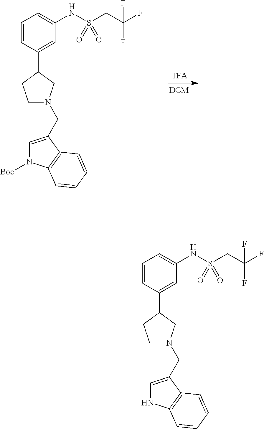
C1=CC(C2CCN(CC3=CN([Boc])C4=C3C=CC=C4)C2)=CC(NS(=O)(CC(F)(F)F)=O)=C1.C1=CC(C2CCN(CC3=CNC4=C3C=CC=C4)C2)=CC(NS(=O)(CC(F)(F)F)=O)=C1
